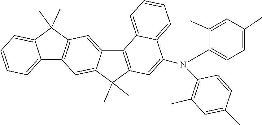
C1=C(C)C=C(C)C(N(C2=CC3=C(C4=CC5=C(C=C4C3(C)C)C3=CC=CC=C3C5(C)C)C3=CC=CC=C32)C2=C(C)C=C(C)C=C2)=C1
